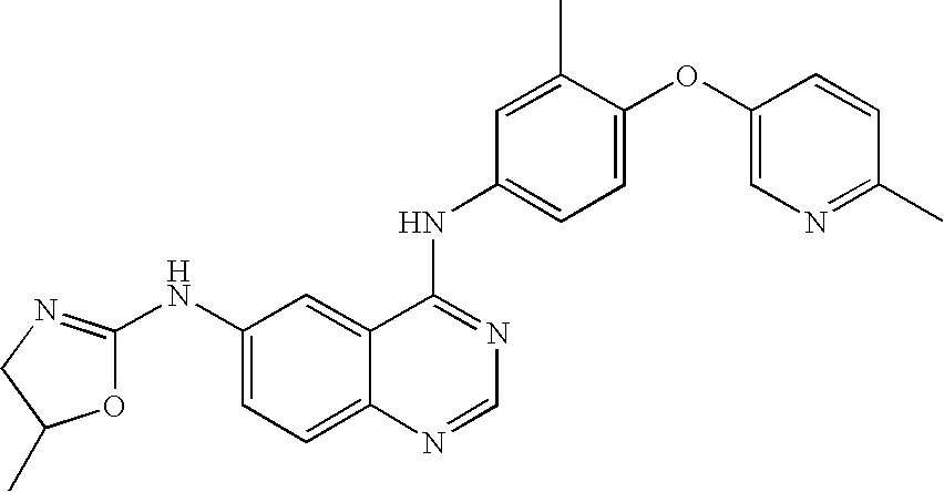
O1C(NC2=CC=C3C(=C2)C(NC2=CC=C(OC4=CN=C(C)C=C4)C(C)=C2)=NC=N3)=NCC1C
